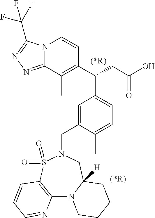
N12C(=NN=C1C(F)(F)F)C(C)=C(C(CC(O)=O)C1=CC=C(C)C(CN3S(=O)(=O)C4=C(N5C([H])(C3)CCCC5)N=CC=C4)=C1)C=C2
